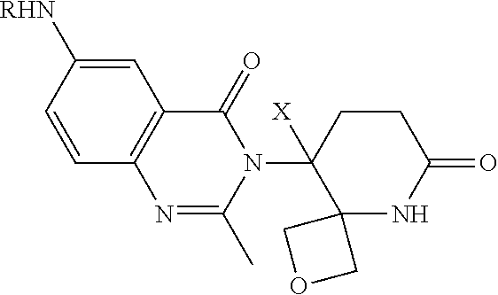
C1=C([RHN])C=CC2=C1C(=O)N(C1([X])C3(NC(=O)CC1)COC3)C(C)=N2
